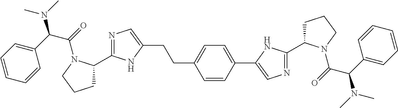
N1=C(C2CCCN2C(C(C2=CC=CC=C2)N(C)C)=O)NC(CCC2=CC=C(C3=CN=C(C4CCCN4C(C(C4=CC=CC=C4)N(C)C)=O)N3)C=C2)=C1
